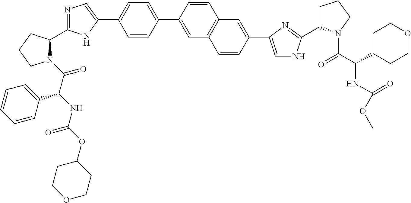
N1(C(=O)C(NC(OC2CCOCC2)=O)C2=CC=CC=C2)C(C2=NC=C(C3=CC=C(C4=CC5=C(C=C4)C=C(C4=CNC(C6CCCN6C(C(C6CCOCC6)NC(OC)=O)=O)=N4)C=C5)C=C3)N2)CCC1
